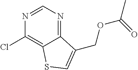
C1(Cl)=C2C(=NC=N1)C(COC(C)=O)=CS2
